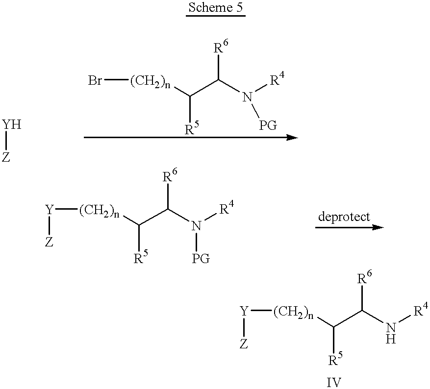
[Y][Z].[(CH2)n](C([R5])C([R6])N([R4])[PG])Br.[Y]([(CH2)n]C([R5])C([R6])N([R4])[PG])[Z].[Y]([(CH2)n]C([R5])C([R6])N[R4])[Z]
